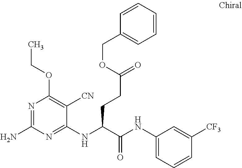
C1(NC(C(NC2=CC=CC([CF3])=C2)=O)CCC(=O)OCC2=CC=CC=C2)=NC(N)=NC(OCC)=C1[CN]
